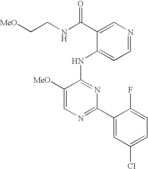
C1=C([MeO])C(NC2=CC=NC=C2C(NCC[MeO])=O)=NC(C2=CC(Cl)=CC=C2F)=N1
